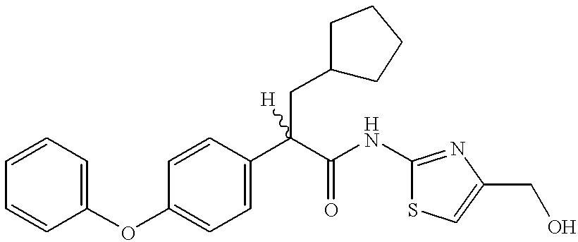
C1(OC2=CC=CC=C2)=CC=C(C(C(=O)NC2=NC(CO)=CS2)(CC2CCCC2)[H])C=C1
